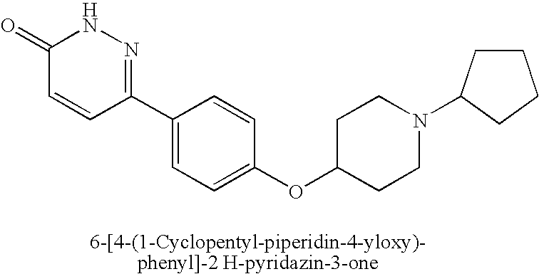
C1(=O)C=CC(C2=CC=C(OC3CCN(C4CCCC4)CC3)C=C2)=NN1
